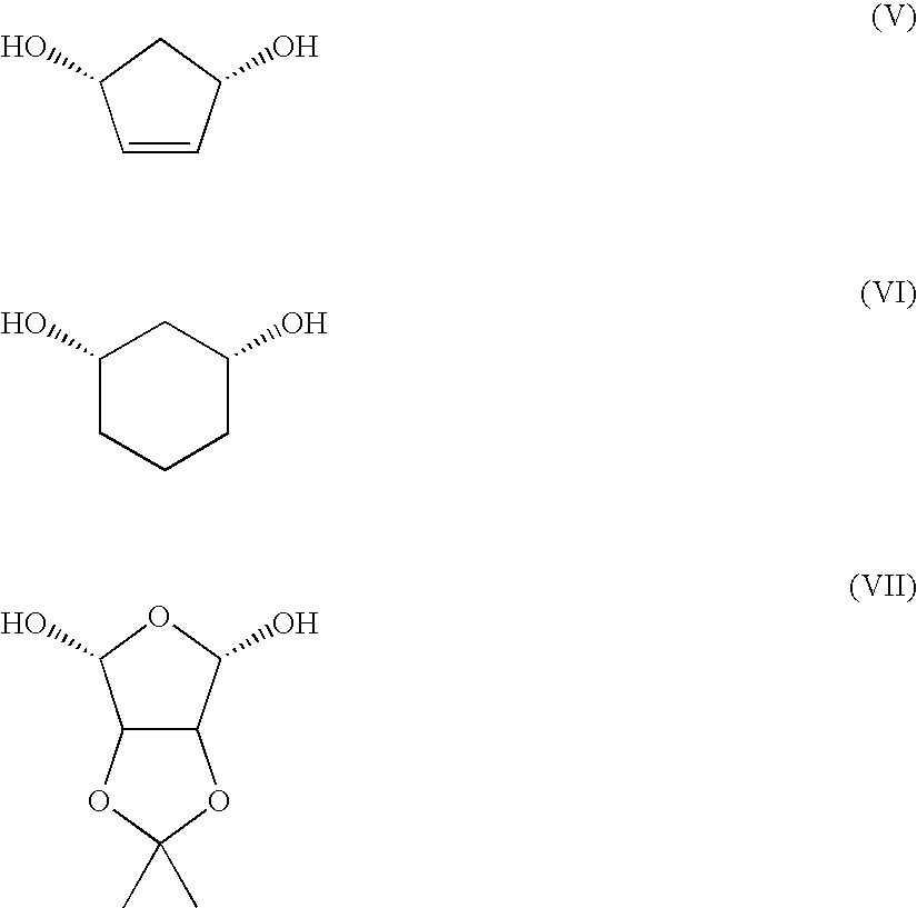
C1=CC(O)CC1O.C1(O)CCCC(O)C1.C12C(C(O)OC1O)OC(C)(C)O2
